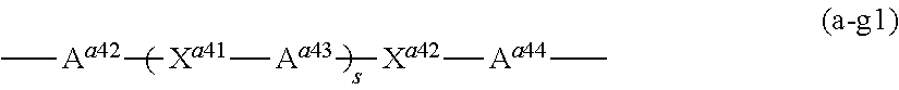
C[Aa42][Xa41][Aa43][Xa42][Aa44]C
